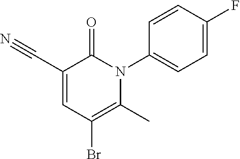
C1(C#N)=CC(Br)=C(C)N(C2=CC=C(F)C=C2)C1=O
